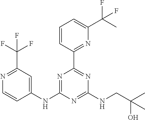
C1(NC2=NC(C3=NC(C(C)(F)F)=CC=C3)=NC(NCC(C)(O)C)=N2)=CC(C(F)(F)F)=NC=C1
